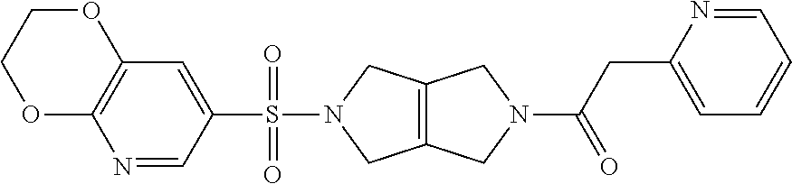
C12=C(N=CC(S(N3CC4=C(C3)CN(C(CC3=CC=CC=N3)=O)C4)(=O)=O)=C1)OCCO2
